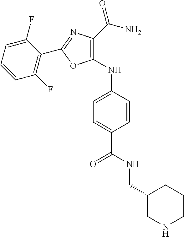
C1=C(NC2=C(C(N)=O)N=C(C3=C(F)C=CC=C3F)O2)C=CC(C(=O)NCC2CNCCC2)=C1
